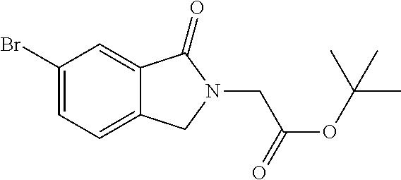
BrC1=CC=C2C(=C1)C(=O)N(CC(OC(C)(C)C)=O)C2
